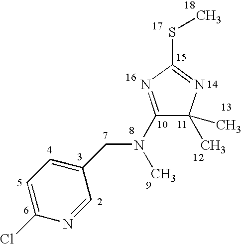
C1(N(C)CC2=CC=C(Cl)N=C2)=NC(SC)=NC1(C)C
